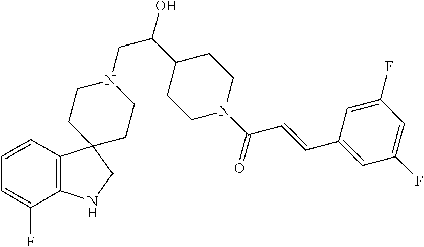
C1=CC2=C(C(F)=C1)NCC21CCN(CC(O)C2CCN(C(C=CC3=CC(F)=CC(F)=C3)=O)CC2)CC1
